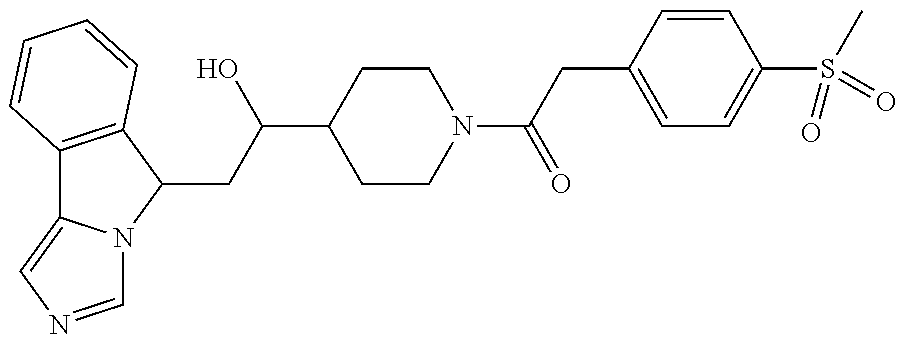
C12=C(C(CC(O)C3CCN(C(=O)CC4=CC=C(S(=O)(C)=O)C=C4)CC3)N3C1=CN=C3)C=CC=C2
